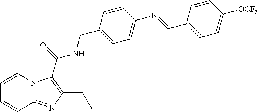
C1=CN2C(=NC(CC)=C2C(=O)NCC2=CC=C(N=CC3=CC=C([OCF3])C=C3)C=C2)C=C1
